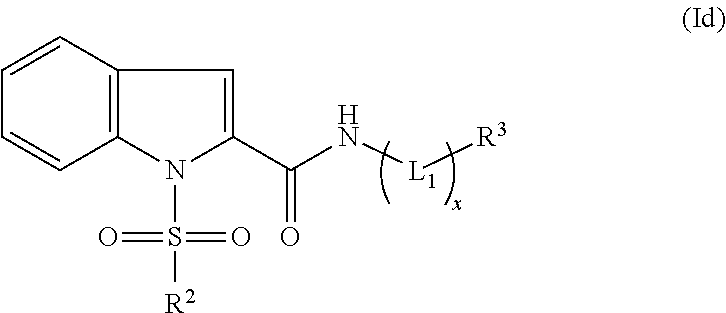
C12=C(C=C(C(N[L1][R3])=O)N1S([R2])(=O)=O)C=CC=C2
